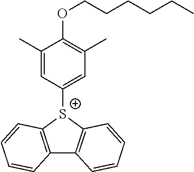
[S+]1(C2=CC(C)=C(OCCCCCC)C(C)=C2)C2=C(C3=C1C=CC=C3)C=CC=C2
